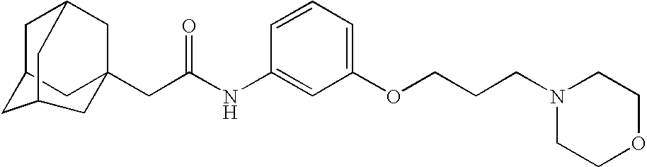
C1C2CC3(CC(NC4=CC(OCCCN5CCOCC5)=CC=C4)=O)CC1CC(C2)C3
